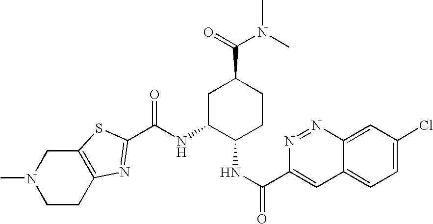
C12=C(CCN(C)C1)N=C(C(NC1C(NC(=O)C3=CC4=CC=C(Cl)C=C4N=N3)CCC(C(N(C)C)=O)C1)=O)S2
